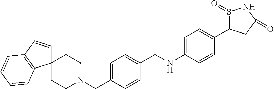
C1=C(CN2CCC3(CC2)C=CC2=C3C=CC=C2)C=CC(CNC2=CC=C(C3S(=O)NC(=O)C3)C=C2)=C1
